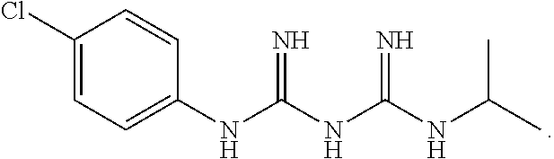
C1(NC(NC(NC(C)C)=N)=N)=CC=C(Cl)C=C1
